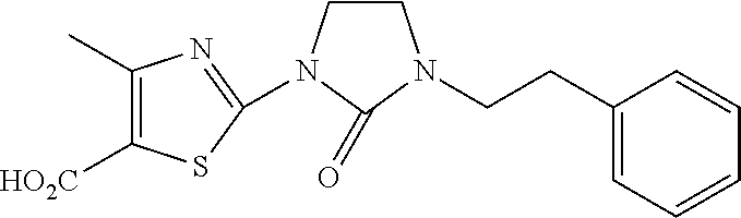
C1(C)=C([HO2C])SC(N2C(=O)N(CCC3=CC=CC=C3)CC2)=N1
